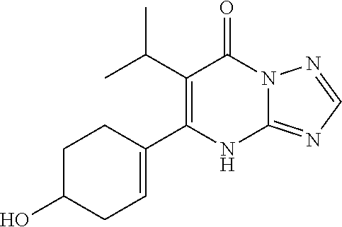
C12=NC=NN1C(=O)C(C(C)C)=C(C1=CCC(O)CC1)N2
